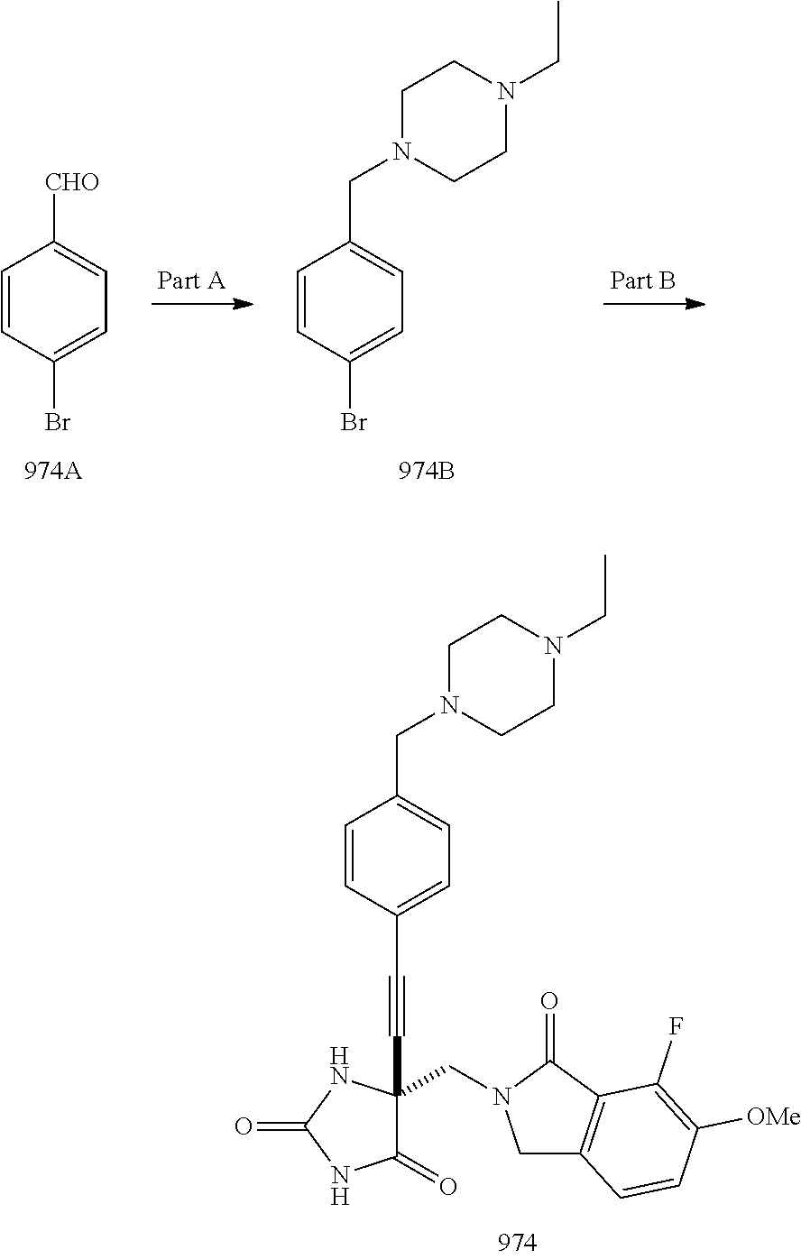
C1=CC(Br)=CC=C1CN1CCN(CC)CC1.C1=CC(Br)=CC=C1[CHO].C1=CC(C#CC2(CN3CC4=C(C3=O)C(F)=C([OMe])C=C4)C(=O)NC(=O)N2)=CC=C1CN1CCN(CC)CC1
